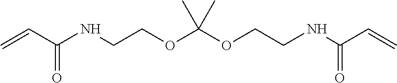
C=CC(NCCOC(OCCNC(C=C)=O)(C)C)=O
